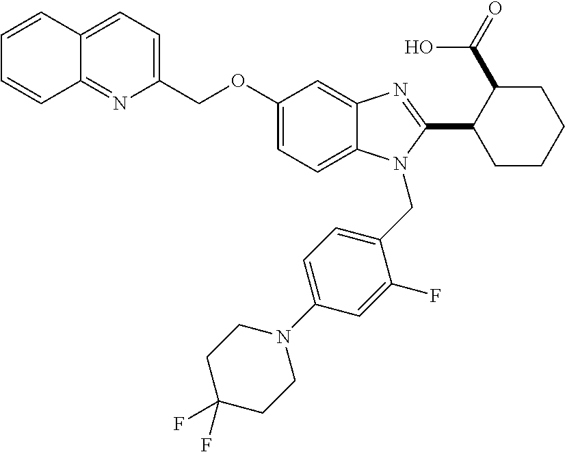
C12=NC(COC3=CC=C4C(=C3)N=C(C3CCCCC3C(=O)O)N4CC3=CC=C(N4CCC(F)(F)CC4)C=C3F)=CC=C1C=CC=C2
